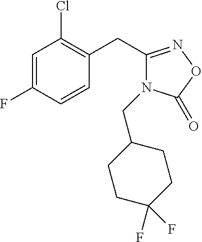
C1=C(F)C=CC(CC2=NOC(=O)N2CC2CCC(F)(F)CC2)=C1Cl
